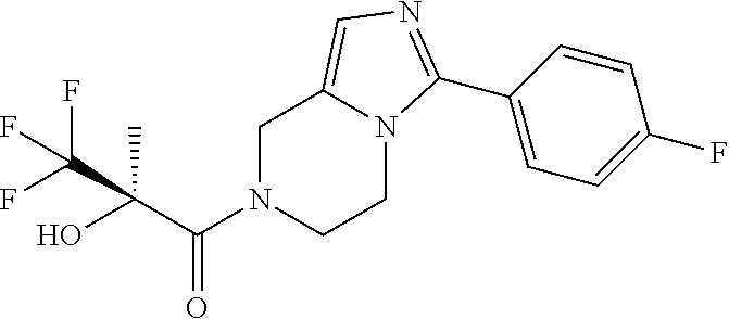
C1N(C(C(O)(C)C(F)(F)F)=O)CCN2C1=CN=C2C1=CC=C(F)C=C1
